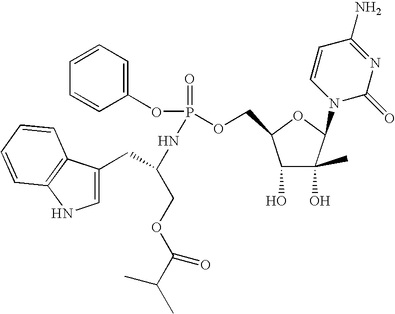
C1=CC=C(OP(=O)(OCC2C(O)C(O)(C)C(N3C(=O)N=C(N)C=C3)O2)NC(CC2=CNC3=C2C=CC=C3)COC(=O)C(C)C)C=C1
